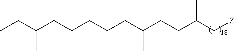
C(CCCC(CCC(C[Z])C)C)CC(CC)C
